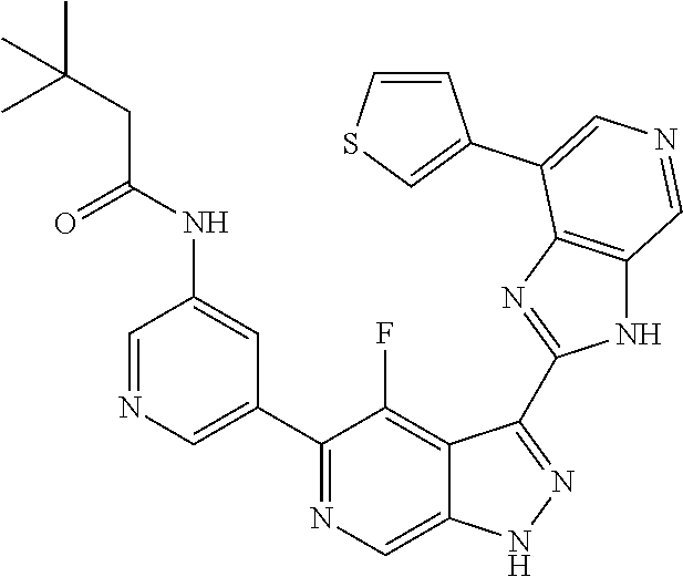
C1(C2=CN=CC(NC(=O)CC(C)(C)C)=C2)=NC=C2C(=C1F)C(C1=NC3=C(N1)C=NC=C3C1=CSC=C1)=NN2
